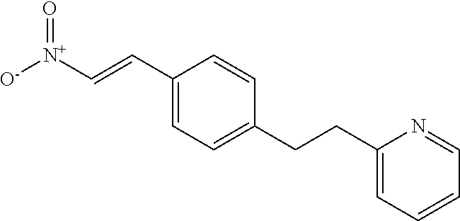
C1(C=C[N+]([O-])=O)=CC=C(CCC2=CC=CC=N2)C=C1
